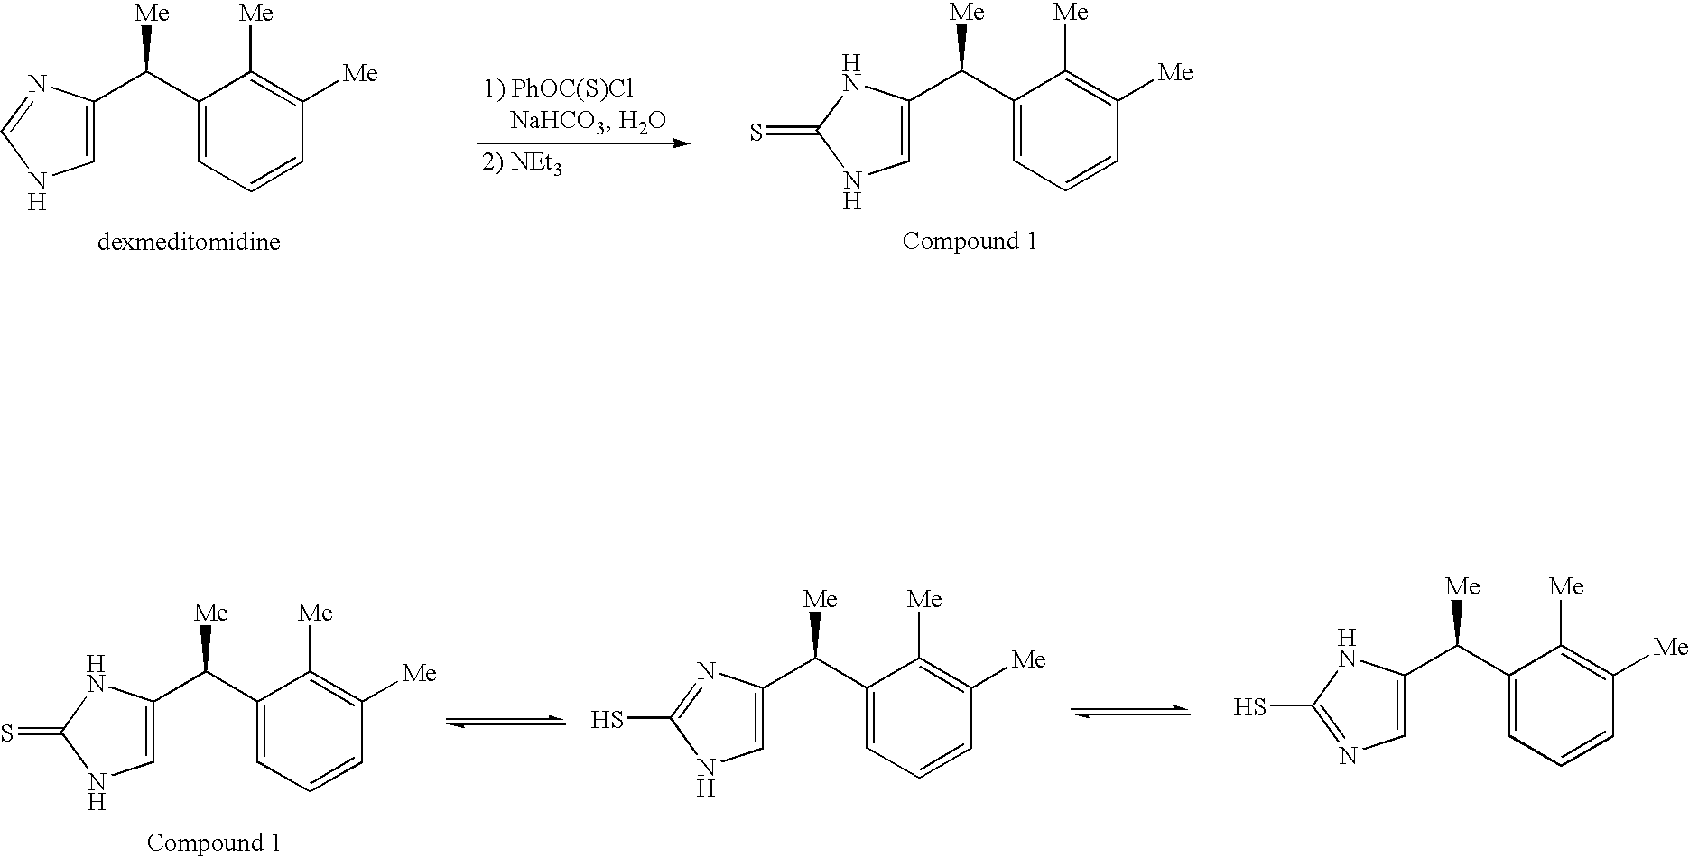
C1=C(C(C2=CC=CC([Me])=C2[Me])[Me])N=CN1.C1=C(C(C2=CC=CC([Me])=C2[Me])[Me])NC(=S)N1.C1=C(C(C2=CC=CC([Me])=C2[Me])[Me])NC(S)=N1.C1=C(C(C2=CC=CC([Me])=C2[Me])[Me])NC(=S)N1.C1=C(C(C2=CC=CC([Me])=C2[Me])[Me])N=C(S)N1
